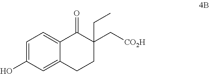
C1=C(O)C=C2C(=C1)C(=O)C(C[CO2H])(CC)CC2
